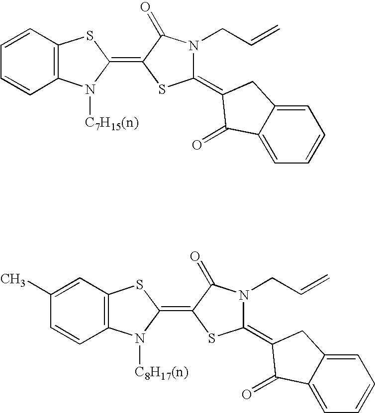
C1=CC2=C(C=C1)SC(=C1C(=O)N(CC=C)C(=C3CC4=CC=CC=C4C3=O)S1)N2[C7H15(n)].C1=CC2=C(C=C1C)SC(=C1C(=O)N(CC=C)C(=C3CC4=CC=CC=C4C3=O)S1)N2[C8H17(n)]
